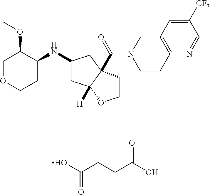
C1(NC2CC3([H])C(C(=O)N4CCC5=C(C4)C=C([CF3])C=N5)(C2)CCO3)C(OC)COCC1.OC(CCC(O)=O)=O
